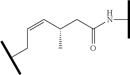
C(CC=CC(CC(NC(C)C)=O)C)(C)C
